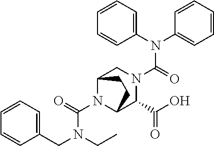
N(C(N1C2C(C(O)=O)N(C(=O)N(C3=CC=CC=C3)C3=CC=CC=C3)CC1CC2)=O)(CC1=CC=CC=C1)CC
